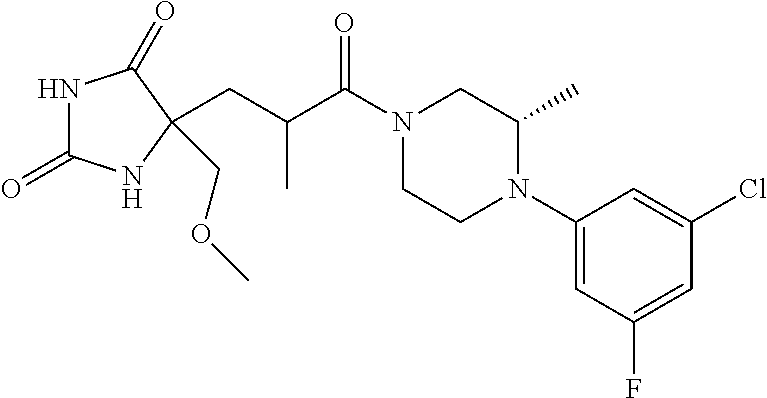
N1C(=O)NC(COC)(CC(C(N2CCN(C3=CC(F)=CC(Cl)=C3)C(C)C2)=O)C)C1=O
